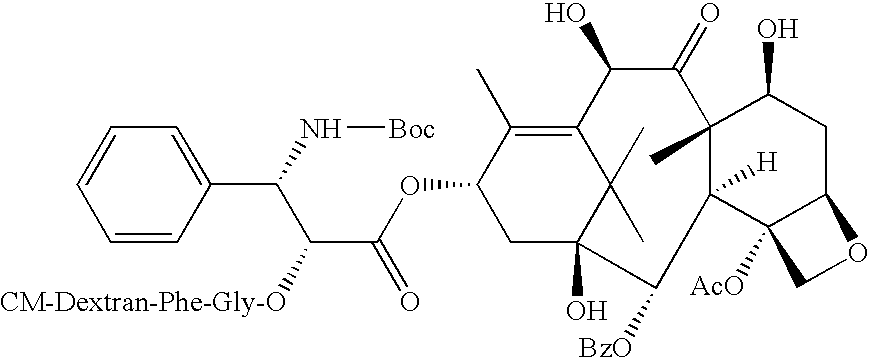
C1=CC(C(N[Boc])C(C(=O)OC2CC3(O)C(C)(C)C(=C2C)C(O)C(=O)C2(C)C([H])(C4([AcO])C(CC2O)OC4)C3[BzO])[CM-Dextran-Phe-Gly-O])=CC=C1
